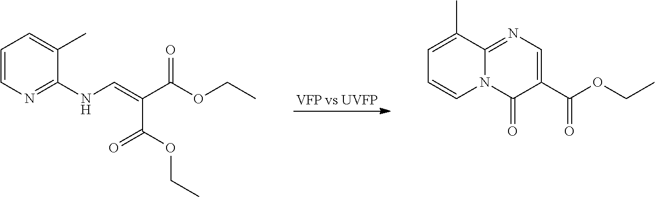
C1=CN=C(NC=C(C(OCC)=O)C(OCC)=O)C(C)=C1.C1=C(C)C2=NC=C(C(=O)OCC)C(=O)N2C=C1
